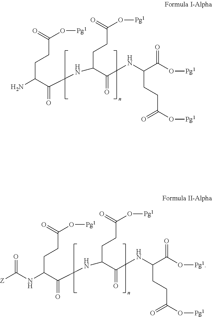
N(C(CCC(O[Pg1])=O)C(=O)O[Pg1])C(C(NC(C(N)CCC(O[Pg1])=O)=O)CCC(O[Pg1])=O)=O.N(C(CCC(O[Pg1])=O)C(=O)O[Pg1])C(C(NC(C(NC([Z])=O)CCC(O[Pg1])=O)=O)CCC(O[Pg1])=O)=O
